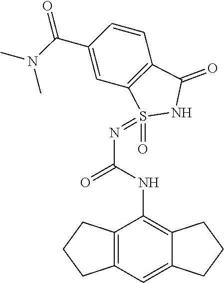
C12=C(C=C3C(=C1NC(N=S1(=O)NC(=O)C4=C1C=C(C(=O)N(C)C)C=C4)=O)CCC3)CCC2
